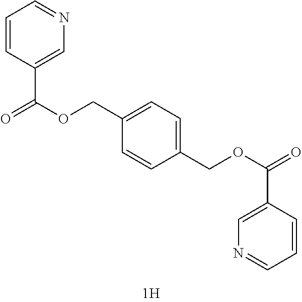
C1=CC(C(OCC2=CC=C(COC(C3=CN=CC=C3)=O)C=C2)=O)=CN=C1
